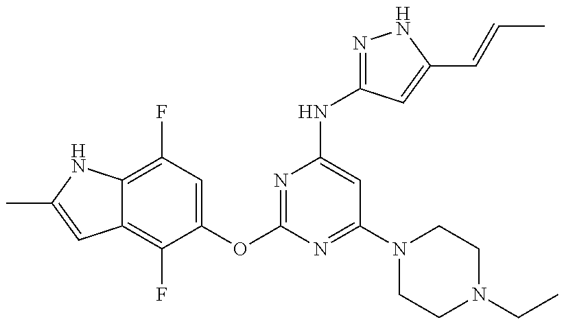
C12=C(F)C(OC3=NC(NC4=NNC(C=CC)=C4)=CC(N4CCN(CC)CC4)=N3)=CC(F)=C1NC(C)=C2
